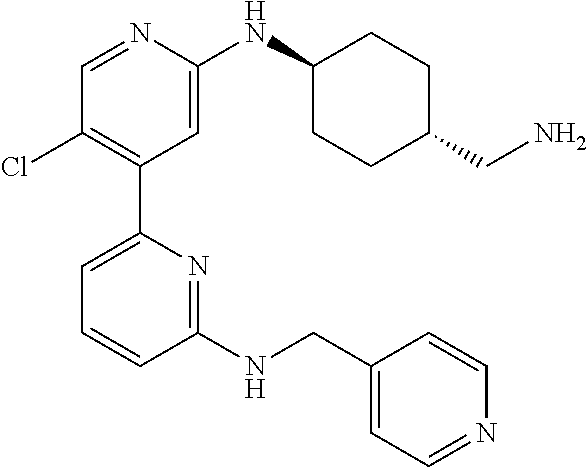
C1=NC(NC2CCC(CN)CC2)=CC(C2=CC=CC(NCC3=CC=NC=C3)=N2)=C1Cl
